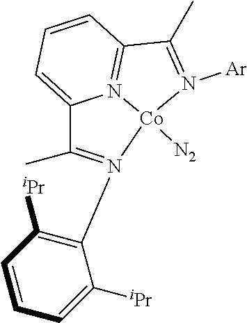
C1=CC([iPr])=C(N2=C(C)C3=CC=CC4=N3[Co]2([N2])N([Ar])=C4C)C([iPr])=C1
